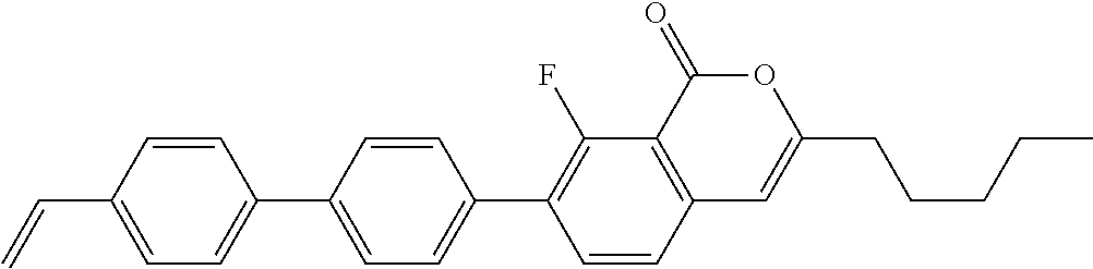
C12=C(C(=O)OC(CCCCC)=C1)C(F)=C(C1=CC=C(C3=CC=C(C=C)C=C3)C=C1)C=C2
